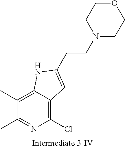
C12=C(C)C(C)=NC(Cl)=C1C=C(CCN1CCOCC1)N2
